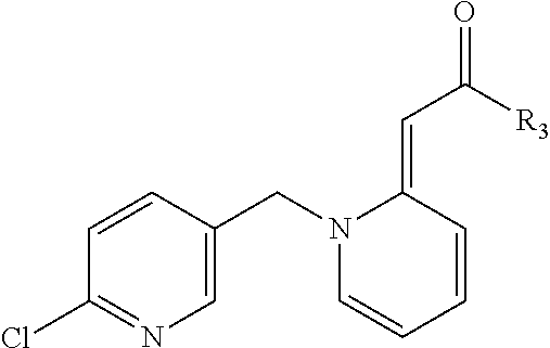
C1=CC(CN2C=CC=CC2=CC([R3])=O)=CN=C1Cl
